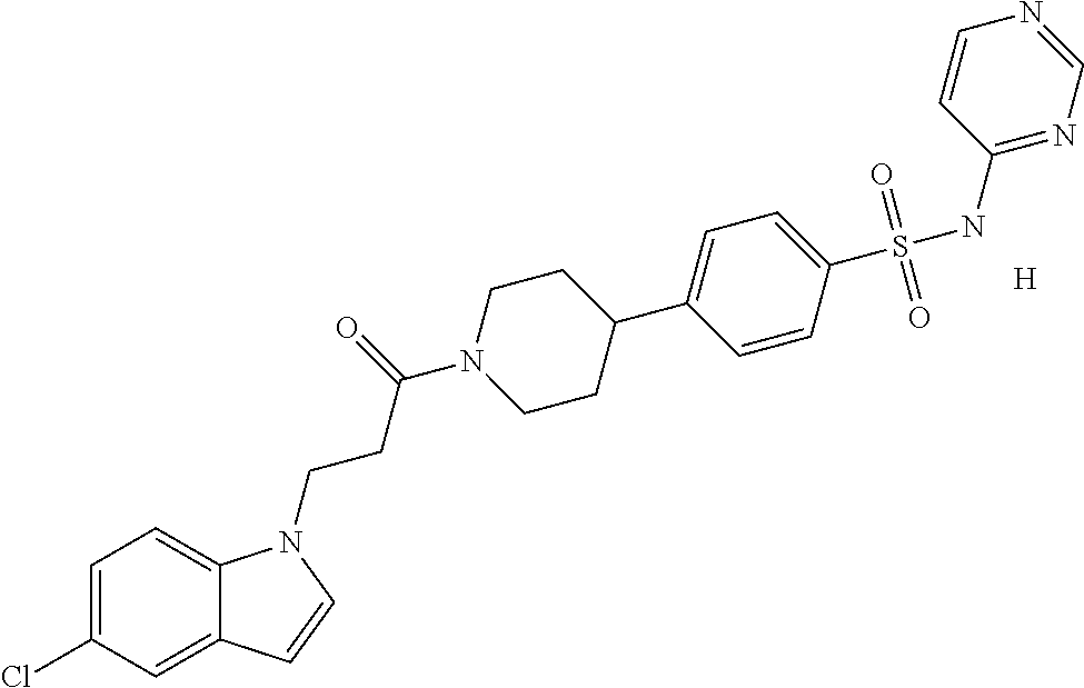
C1=C(Cl)C=C2C(=C1)N(CCC(N1CCC(C3=CC=C(S(NC4=NC=NC=C4)(=O)=O)C=C3)CC1)=O)C=C2.[H]
